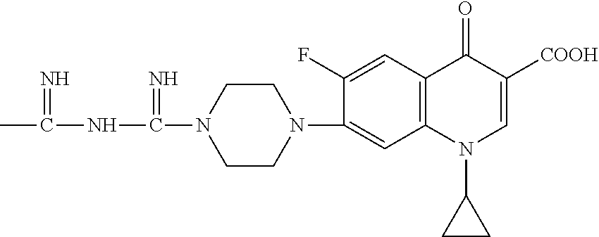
CC(=N)NC(=N)N1CCN(C2=CC3=C(C=C2F)C(=O)C([COOH])=CN3C2CC2)CC1
